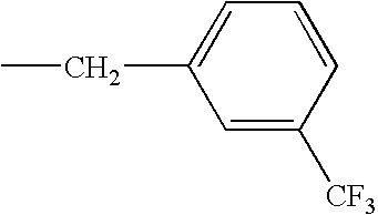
C1=C([CF3])C=CC=C1CC
